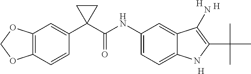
C1(C2(C(NC3=CC=C4C(=C3)C(N)=C(C(C)(C)C)N4)=O)CC2)=CC2=C(C=C1)OCO2.[H].[H].[H]
